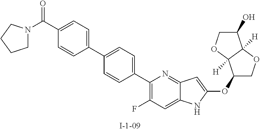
C1(C2=C(F)C=C3C(=N2)C=C(OC2COC4([H])C2([H])OCC4O)N3)=CC=C(C2=CC=C(C(=O)N3CCCC3)C=C2)C=C1
